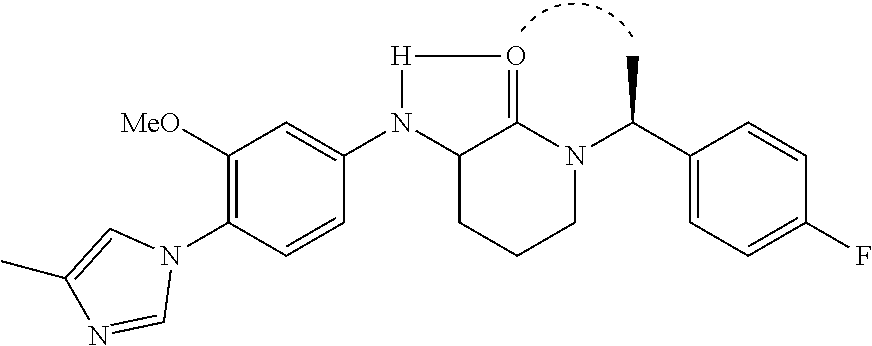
C1([MeO])=C(N2C=C(C)N=C2)C=CC(N2C3CCCN(C(C4=CC=C(F)C=C4)C)C3=O[H]2)=C1
